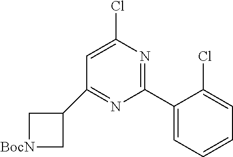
C1[BocN]CC1C1=NC(C2=CC=CC=C2Cl)=NC(Cl)=C1
